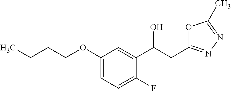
OC(C1=CC(OCCCC)=CC=C1F)CC1=NN=C(C)O1
